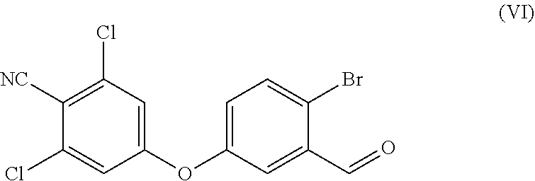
C1=C(Br)C(C=O)=CC(OC2=CC(Cl)=C([NC])C(Cl)=C2)=C1
